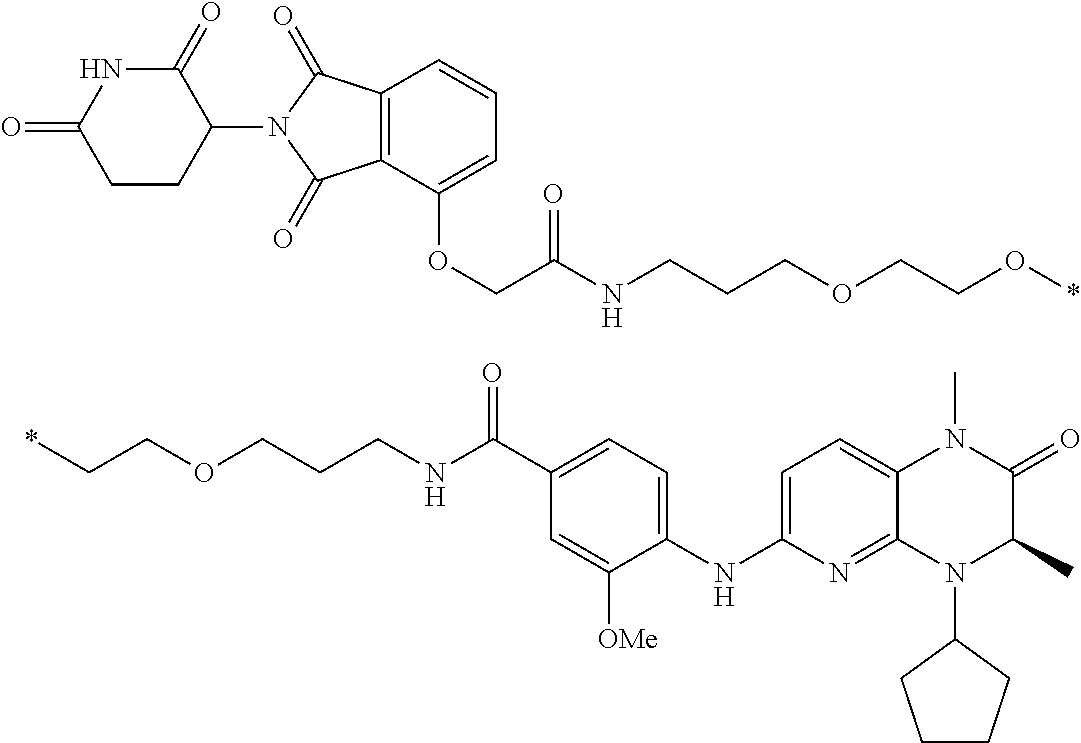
N(C(=O)C1=CC=C(NC2=CC=C3C(=N2)N(C2CCCC2)C(C)C(=O)N3C)C([OMe])=C1)CCCOCC*.C1CC(N2C(=O)C3=C(C2=O)C=CC=C3OCC(NCCCOCCO*)=O)C(=O)NC1=O
